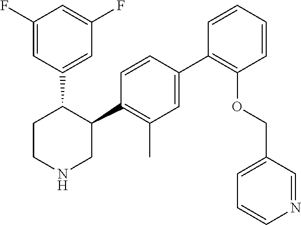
C1(C2=C(C)C=C(C3=C(OCC4=CC=CN=C4)C=CC=C3)C=C2)C(C2=CC(F)=CC(F)=C2)CCNC1
